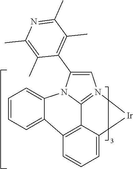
C1=CC=C2C3=C4C5=N(C=C(C6=C(C)C(C)=NC(C)=C6C)N5C2=C1)[Ir]C4=CC=C3
